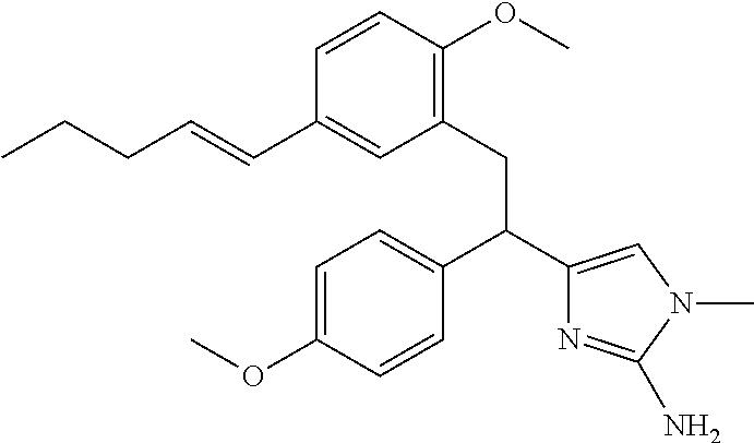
C1=C(OC)C=CC(C(C2=CN(C)C(N)=N2)CC2=C(OC)C=CC(C=CCCC)=C2)=C1
